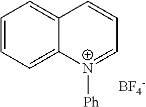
C1=CC=C2C(=C1)C=CC=[N+]2[Ph].[BF4-]
